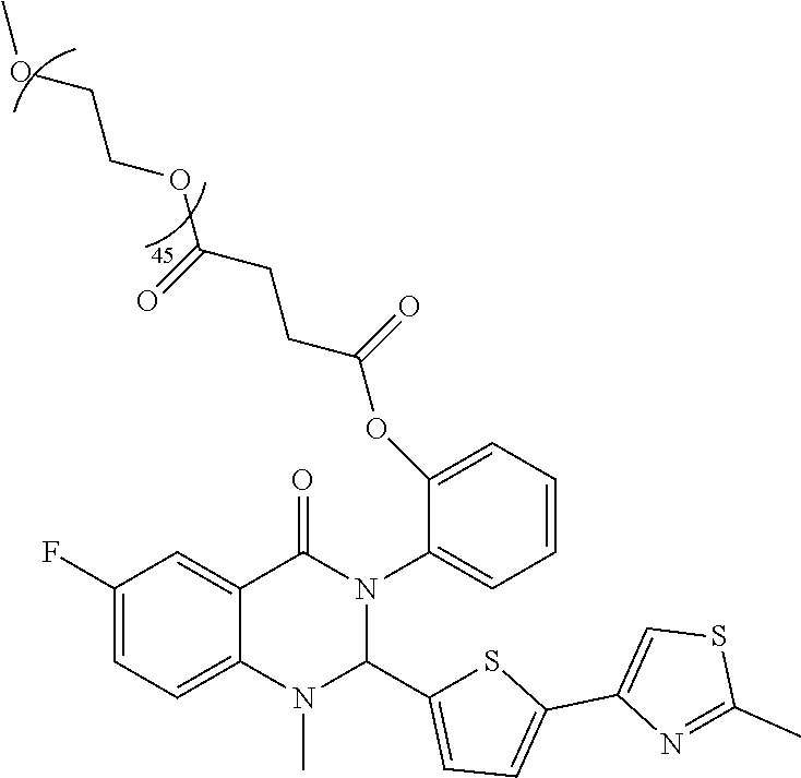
C1(F)=CC=C2C(=C1)C(=O)N(C1=CC=CC=C1OC(CCC(OCCOC)=O)=O)C(C1=CC=C(C3=CSC(C)=N3)S1)N2C
